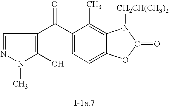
C1=NN(C)C(O)=C1C(C1=CC=C2C(=C1C)N([CH2CH(CH3)2])C(=O)O2)=O
